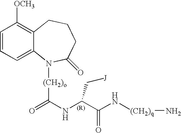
C1=CC([OCH3])=C2C(=C1)N([(CH2)o]C(=O)NC(C(N[(CH2)q]N)=O)C[J])C(=O)CCC2
